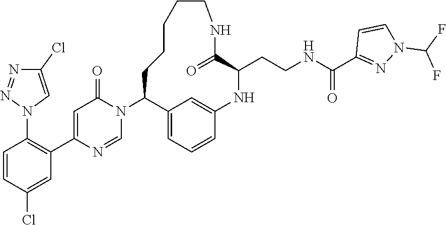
C1=CC(Cl)=CC(C2=CC(=O)N(C3C4=CC=CC(=C4)NC(CCNC(=O)C4=NN(C(F)F)C=C4)C(=O)NCCCCC3)C=N2)=C1N1C=C(Cl)N=N1
